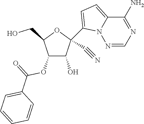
C1(O)C(OC(=O)C2=CC=CC=C2)C(CO)OC1(C1=CC=C2N1N=CN=C2N)C#N
